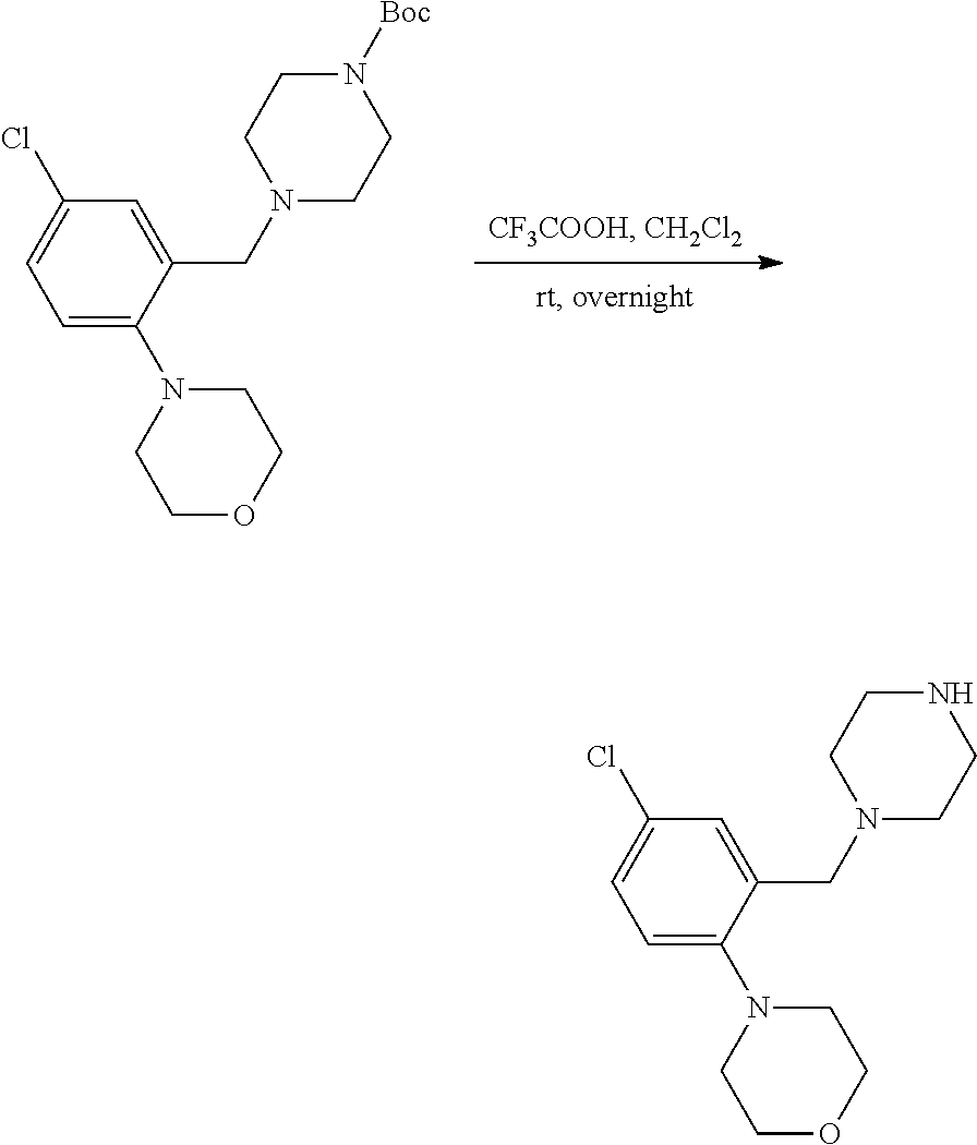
C1=C(N2CCOCC2)C(CN2CCNCC2)=CC(Cl)=C1.C1=C(N2CCOCC2)C(CN2CCN([Boc])CC2)=CC(Cl)=C1
